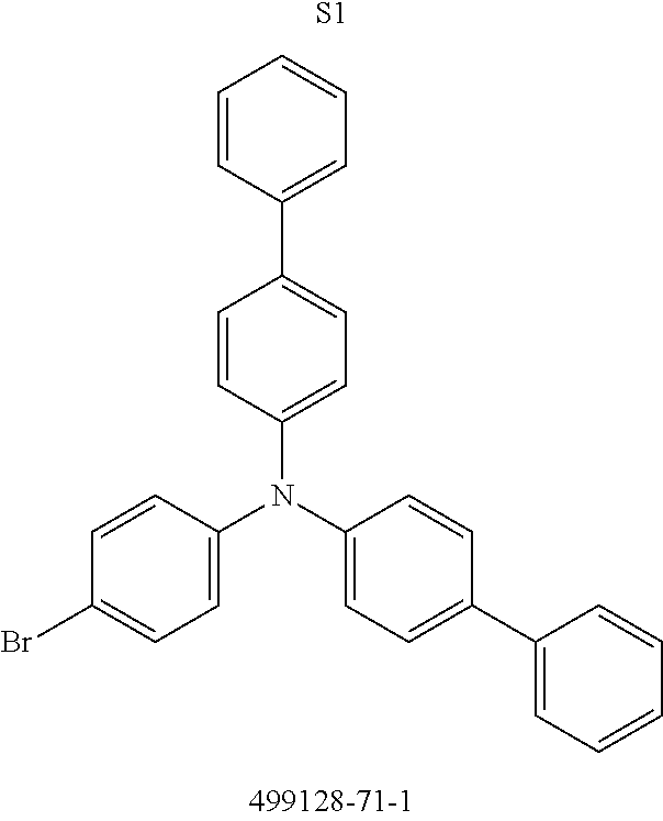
C1=CC(N(C2=CC=C(C3=CC=CC=C3)C=C2)C2=CC=C(C3=CC=CC=C3)C=C2)=CC=C1Br.[S1]
